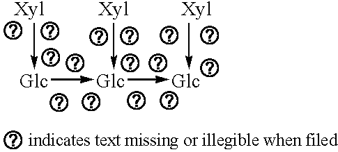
[Xyl]->[Glc]->[Glc](->[Glc]-[Xyl])-[Xyl]
